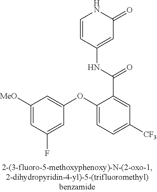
C1([MeO])=CC(F)=CC(OC2=CC=C([CF3])C=C2C(NC2=CC(=O)NC=C2)=O)=C1
